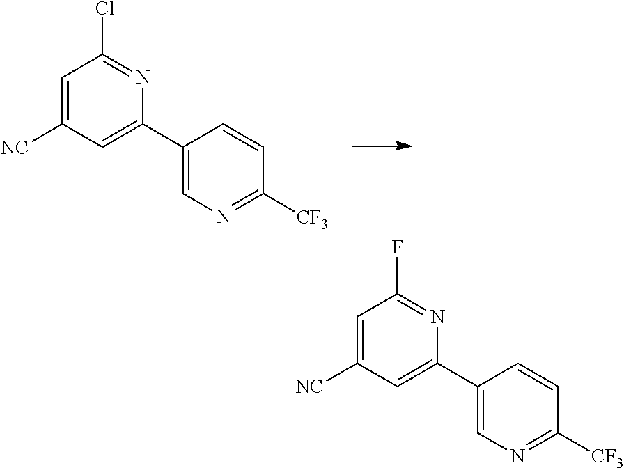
C1=C([NC])C=C(C2=CN=C([CF3])C=C2)N=C1Cl.C1=C([NC])C=C(C2=CN=C([CF3])C=C2)N=C1F
